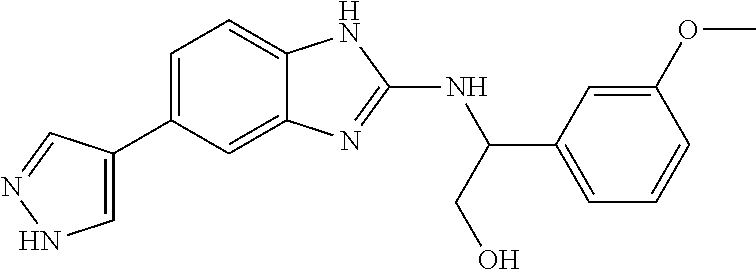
C1=C(C2=CC=C3C(=C2)N=C(NC(C2=CC=CC(OC)=C2)CO)N3)C=NN1
